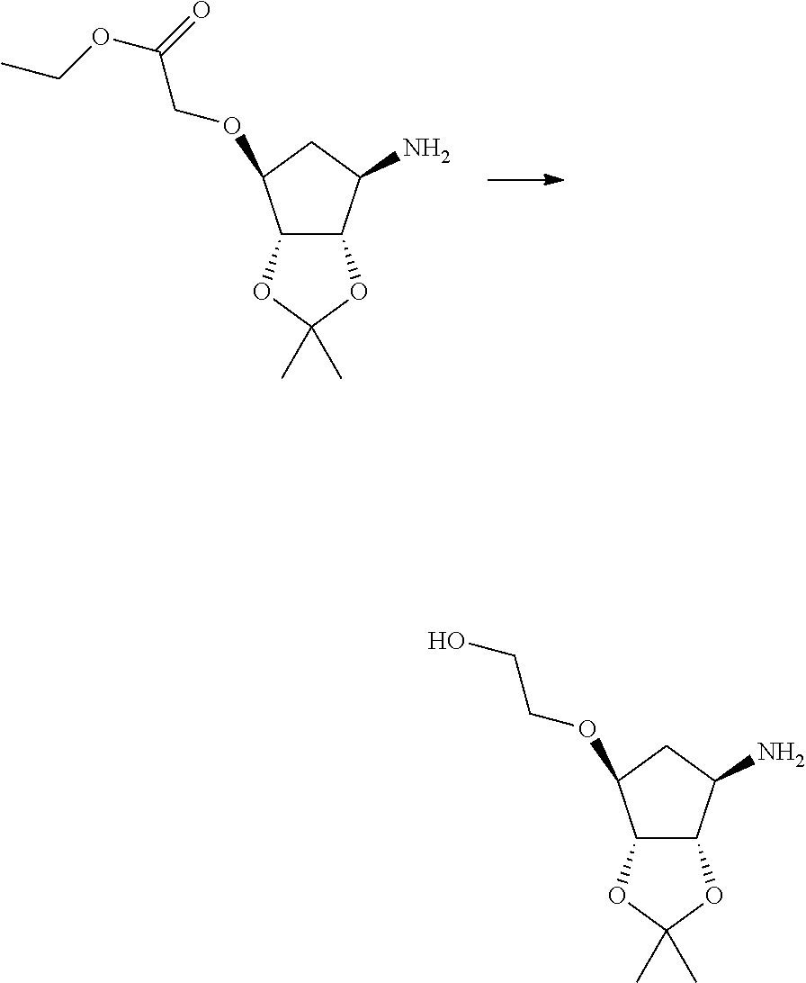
C12C(C(N)CC1OCCO)OC(C)(C)O2.C12C(C(N)CC1OCC(OCC)=O)OC(C)(C)O2
